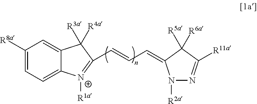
C1([R8a])=CC=C2C(=C1)C([R3a])([R4a])C(C=CC=C1N([R2a])N=C([R11a])C1([R5a])[R6a])=[N+]2[R1a]
